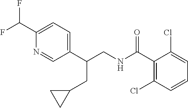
C1(C(NCC(C2=CC=C(C(F)F)N=C2)CC2CC2)=O)=C(Cl)C=CC=C1Cl
